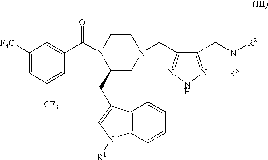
C12=C(C(CC3CN(CC4=NNN=C4CN([R2])[R3])CCN3C(C3=CC([F3C])=CC([CF3])=C3)=O)=CN1[R1])C=CC=C2
